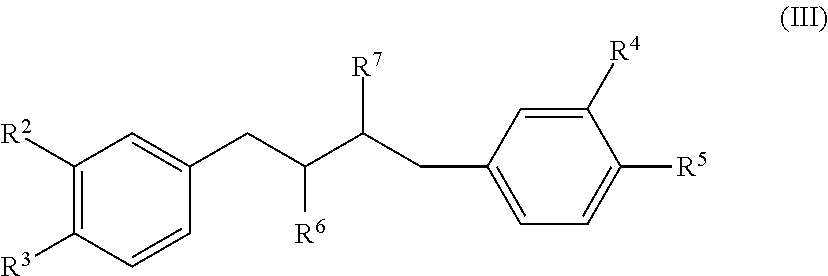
C1([R2])=C([R3])C=CC(CC([R6])C(CC2=CC=C([R5])C([R4])=C2)[R7])=C1
